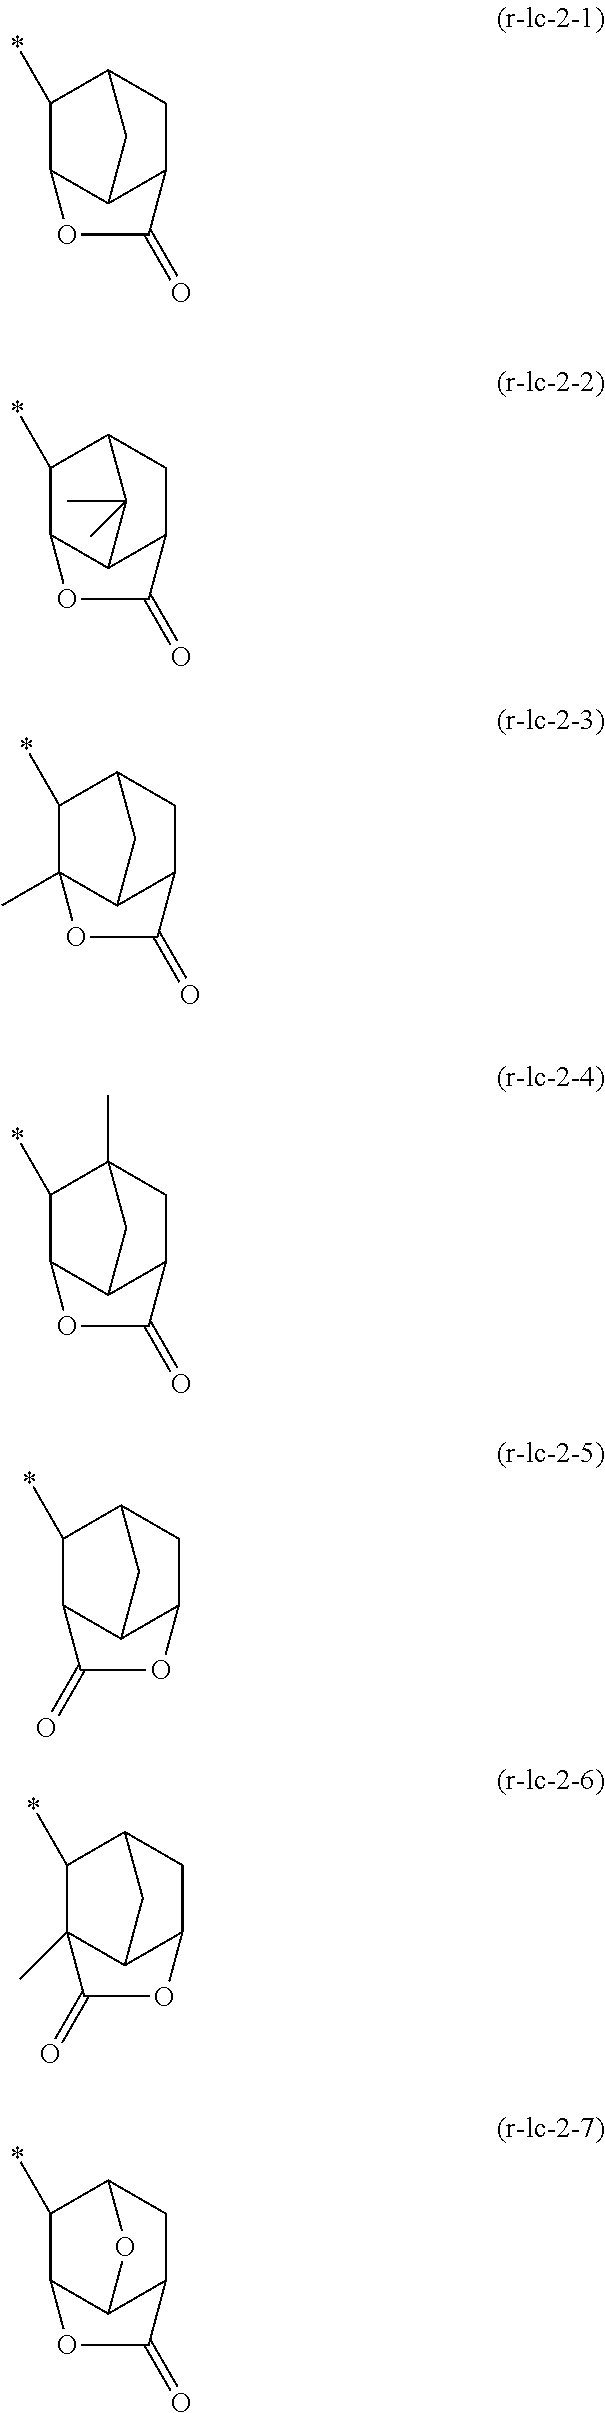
C12C3C(CC(C1*)C3)C(=O)O2.C12C3C(CC(C1*)C3(C)C)C(=O)O2.C12(C)C3C(CC(C1*)C3)C(=O)O2.C12C3C(CC(C)(C1*)C3)C(=O)O2.C12C3C(CC(C1*)C3)OC2=O.C12(C)C3C(CC(C1*)C3)OC2=O.C12C3C(CC(C1*)O3)C(=O)O2
